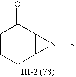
C1CCC2C(C1=O)N2[R]
